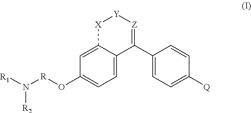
C12=CC(O[R]N([R2])[R1])=CC=C1C(C1=CC=C([Q])C=C1)=[Z][Y][X]2
